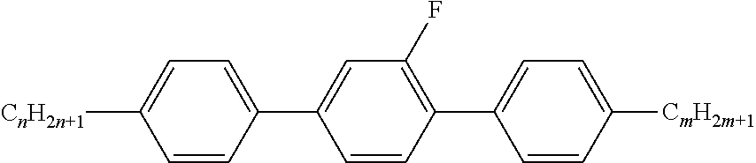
[CnH2n+1]C1=CC=C(C2=CC(F)=C(C3=CC=C([CmH2m+1])C=C3)C=C2)C=C1
